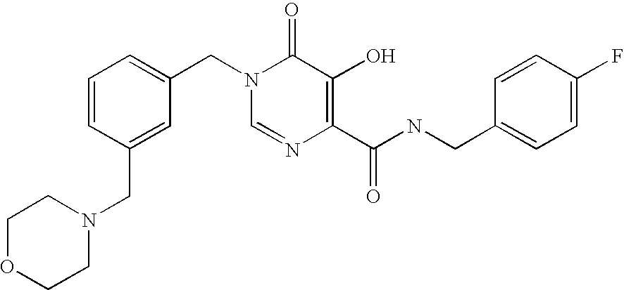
N1(CC2=CC(CN3C=NC(C(NCC4=CC=C(F)C=C4)=O)=C(O)C3=O)=CC=C2)CCOCC1
